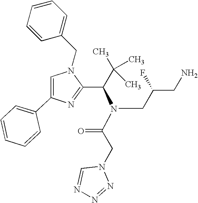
C1=C(C2=CC=CC=C2)N=C(C(C(C)(C)C)N(C(CN2C=NN=N2)=O)CC(CN)F)N1CC1=CC=CC=C1
